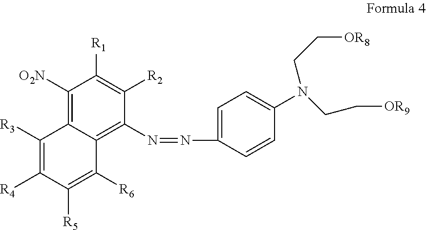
C1([O2N])=C2C(=C(N=NC3=CC=C(N(CC[OR9])CC[OR8])C=C3)C([R2])=C1[R1])C([R6])=C([R5])C([R4])=C2[R3]
